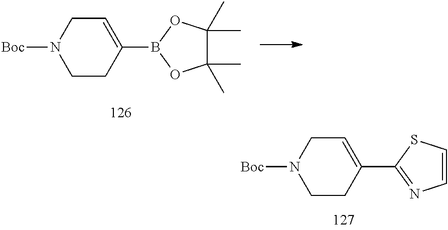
C1(C2=NC=CS2)=CCN([Boc])CC1.C1(B2OC(C)(C)C(C)(C)O2)=CCN([Boc])CC1
